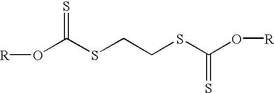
[R]OC(SCCSC(O[R])=S)=S
